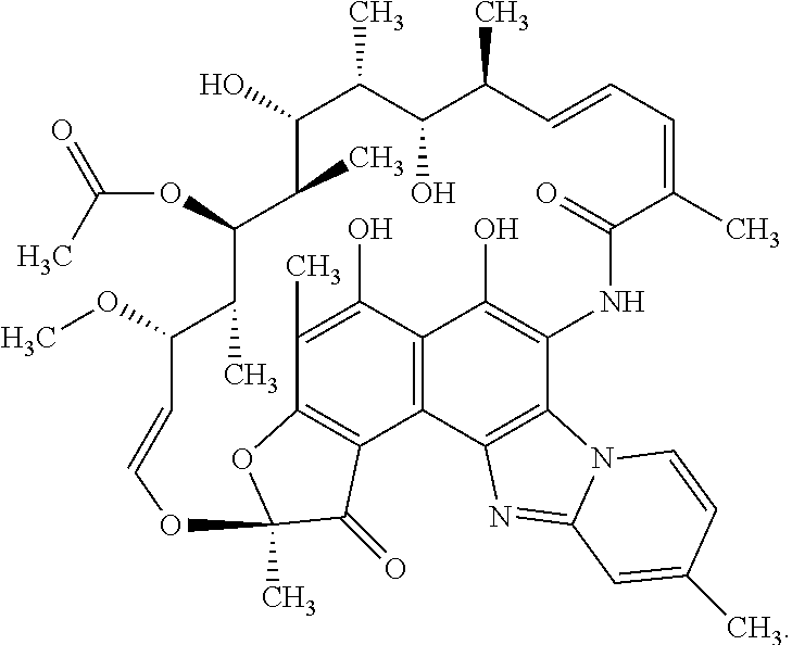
C12=C3C(O)=C(C)C4=C1C(=O)C(C)(O4)OC=CC(OC)C(C)C(OC(=O)C)C(C)C(O)C(C)C(O)C(C)C=CC=C(C)C(=O)NC(=C3O)C1=C2N=C2N1C=CC(C)=C2
